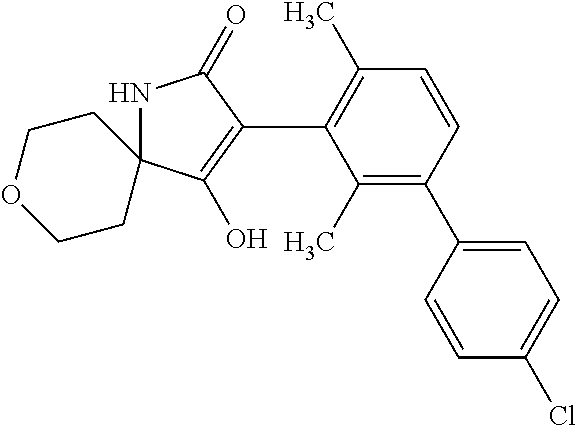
N1C2(C(O)=C(C3=C(C)C=CC(C4=CC=C(Cl)C=C4)=C3C)C1=O)CCOCC2
